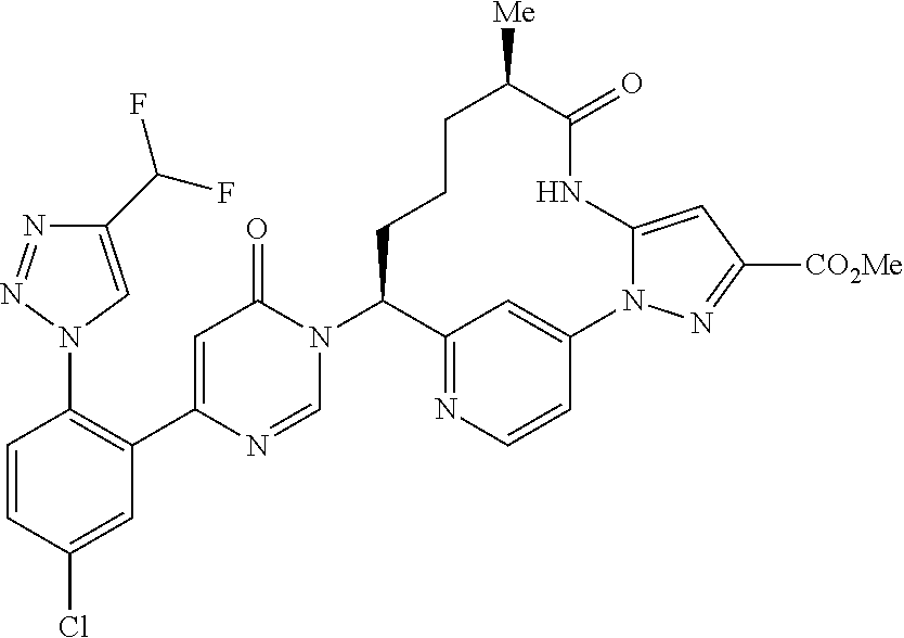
N1=NN(C2=C(C3=CC(=O)N(C4C5=NC=CC(=C5)N5C(=CC([CO2Me])=N5)NC(=O)C([Me])CCC4)C=N3)C=C(Cl)C=C2)C=C1C(F)F
